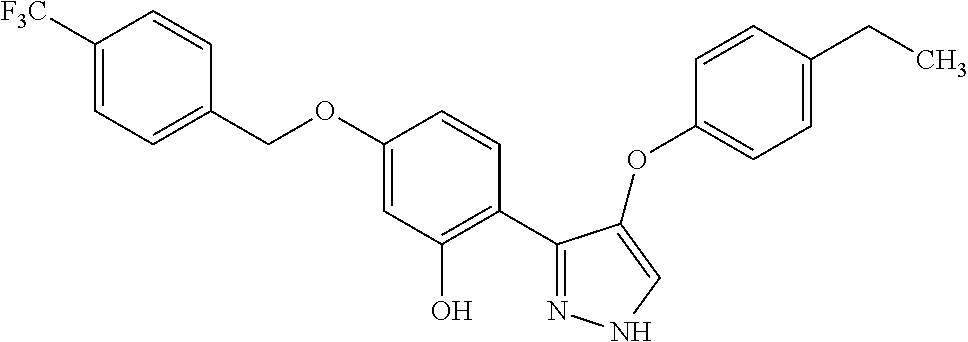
C1=CC([F3C])=CC=C1COC1=CC(O)=C(C2=NNC=C2OC2=CC=C(CC)C=C2)C=C1
